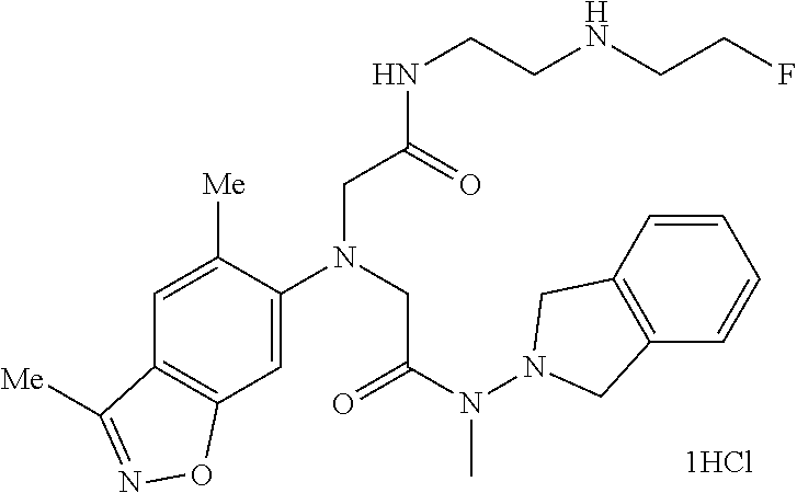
C1=C([Me])C(N(CC(N(N2CC3=C(C2)C=CC=C3)C)=O)CC(NCCNCCF)=O)=CC2=C1C([Me])=NO2
